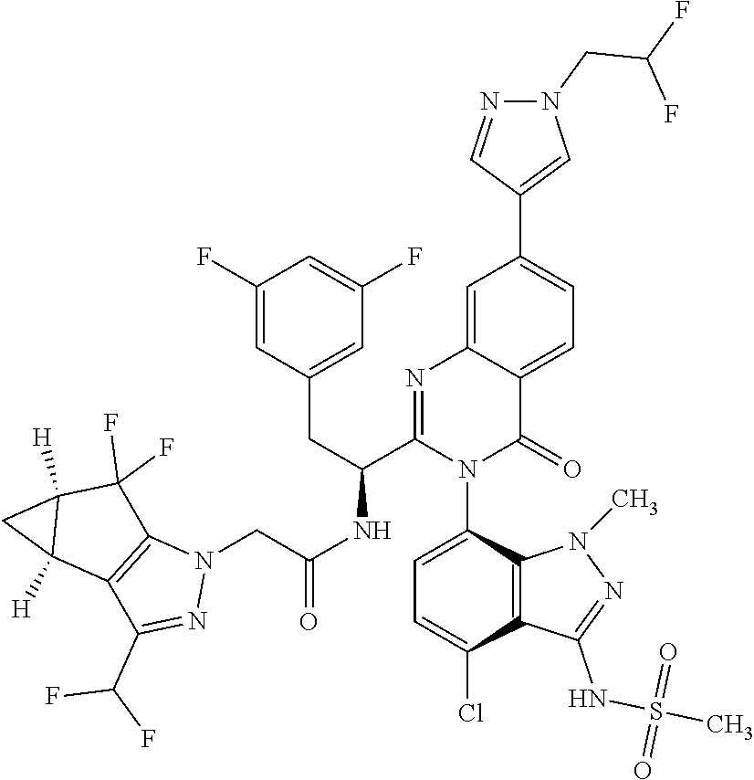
C1=C(N2C(=O)C3=CC=C(C4=CN(CC(F)F)N=C4)C=C3N=C2C(NC(CN2C3=C(C(C(F)F)=N2)C2([H])C([H])(C3(F)F)C2)=O)CC2=CC(F)=CC(F)=C2)C2=C(C(Cl)=C1)C(NS(C)(=O)=O)=NN2C
